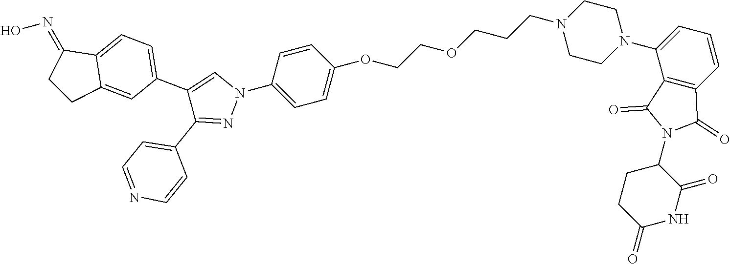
C1=C(OCCOCCCN2CCN(C3=CC=CC4=C3C(=O)N(C3CCC(=O)NC3=O)C4=O)CC2)C=CC(N2C=C(C3=CC=C4C(=C3)CCC4=NO)C(C3=CC=NC=C3)=N2)=C1
